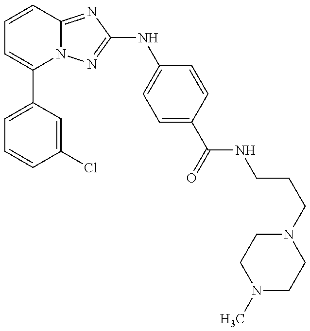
C1=C(C2=CC=CC3=NC(NC4=CC=C(C(=O)NCCCN5CCN(C)CC5)C=C4)=NN23)C=C(Cl)C=C1
